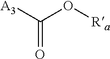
C(=O)([A3])O[Ra]
